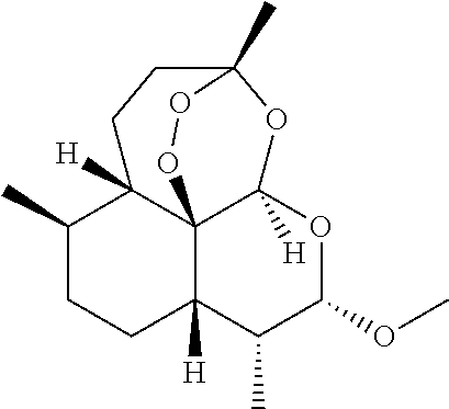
C1(C)CCC2([H])C34C1([H])CCC(C)(OC3([H])OC(OC)C2C)OO4
